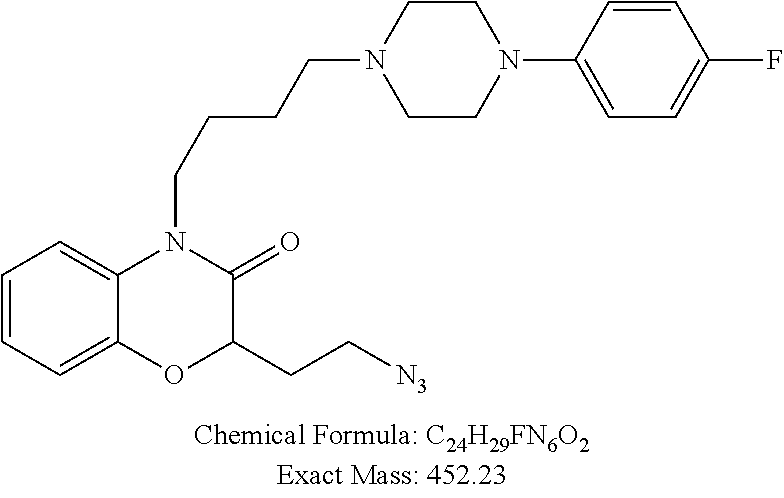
C1=CC=C2C(=C1)N(CCCCN1CCN(C3=CC=C(F)C=C3)CC1)C(=O)C(CC[N3])O2
